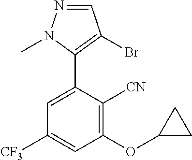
N1=CC(Br)=C(C2=CC([CF3])=CC(OC3CC3)=C2[CN])N1C
